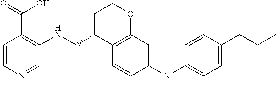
C1=CN=CC(NCC2C3=C(OCC2)C=C(N(C2=CC=C(CCC)C=C2)C)C=C3)=C1C(=O)O
